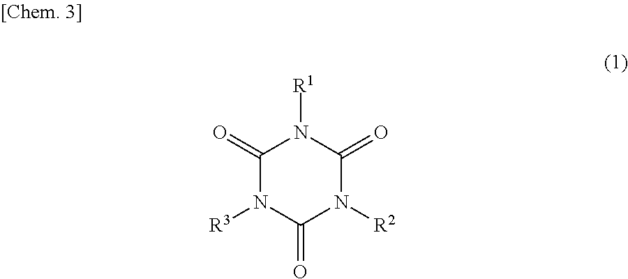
C1(=O)N([R3])C(=O)N([R2])C(=O)N1[R1]
